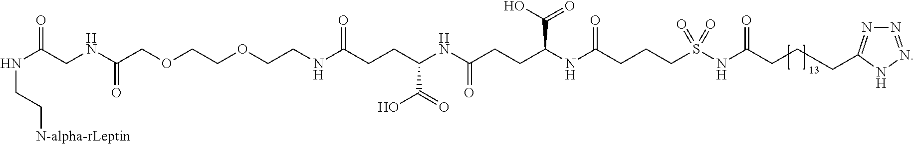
N(C(CNC(COCCOCCNC(CCC(NC(CCC(NC(CCCS(NC(CCCC1=NN=NN1)=O)(=O)=O)=O)C(O)=O)=O)C(=O)O)=O)=O)=O)CC[N-alpha-rLeptin]
